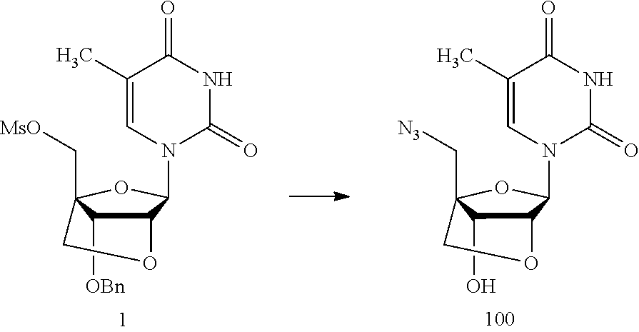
C1(C)=CN(C2C3C([OBn])C(C[MsO])(O2)CO3)C(=O)NC1=O.C1(C)=CN(C2C3C(O)C(C[N3])(O2)CO3)C(=O)NC1=O
